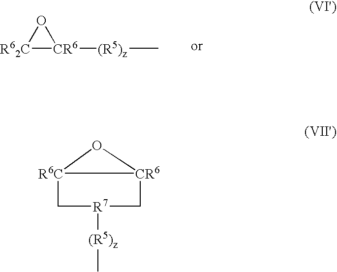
[CR6]1([(R5)z]C)[R62C]O1.[CR6]12[R6C](O1)C[R7]([(R5)z]C)C2
